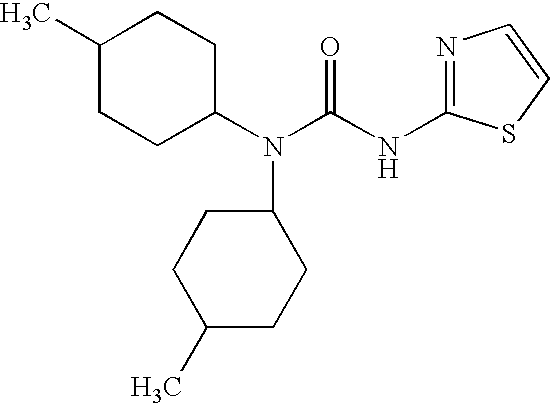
C1(N(C(NC2=NC=CS2)=O)C2CCC(C)CC2)CCC(C)CC1
